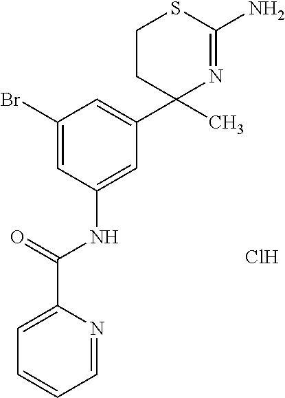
C1=C(Br)C=C(C2(C)N=C(N)SCC2)C=C1NC(C1=CC=CC=N1)=O.Cl
